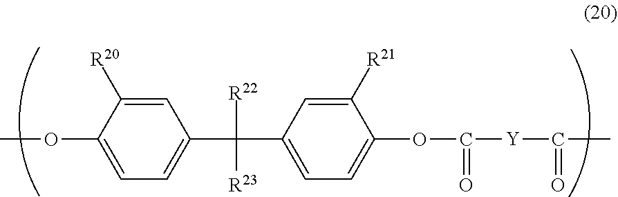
C1=C([R20])C(OC)=CC=C1C([R22])([R23])C1=CC=C(OC([Y]C(C)=O)=O)C([R21])=C1
